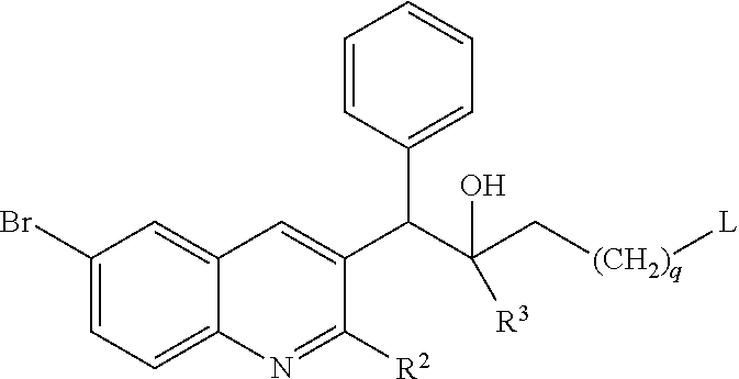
C1=CC(C(C2=CC3=CC(Br)=CC=C3N=C2[R2])C(C[(CH2)q][L])([R3])O)=CC=C1
